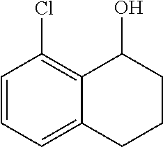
C1=CC=C2C(=C1Cl)C(O)CCC2
